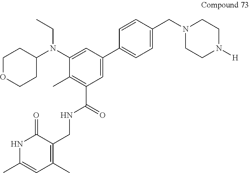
C1OCCC(N(C2=CC(C3=CC=C(CN4CCN([H])CC4)C=C3)=CC(C(=O)NCC3=C(C)C=C(C)NC3=O)=C2C)CC)C1
